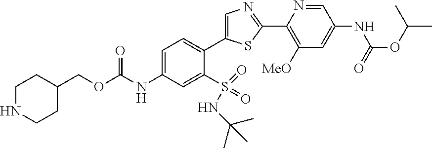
C1=C(NC(=O)OCC2CCNCC2)C=C(S(=O)(=O)NC(C)(C)C)C(C2=CN=C(C3=C([MeO])C=C(NC(OC(C)C)=O)C=N3)S2)=C1
